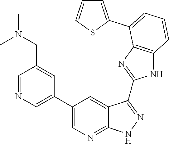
C1=NC=C(C2=CN=C3C(=C2)C(C2=NC4=C(N2)C=CC=C4C2=CC=CS2)=NN3)C=C1CN(C)C
